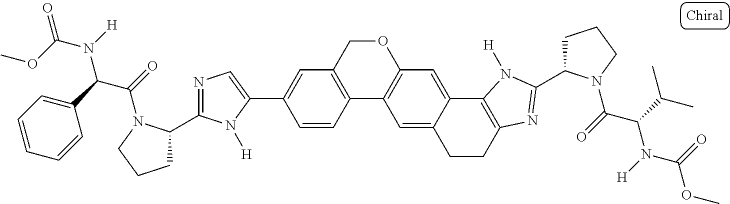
C12=C(COC3=C1C=C1C(=C3)C3=C(CC1)N=C(C1CCCN1C(=O)C(C(C)C)N([H])C(=O)OC)N3[H])C=C(C1=CN=C(C3CCCN3C(=O)C(C3=CC=CC=C3)N([H])C(OC)=O)N1[H])C=C2
